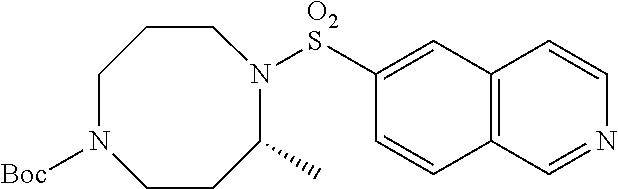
C1([O2S]N2C(C)CCN([Boc])CCC2)=CC2=C(C=C1)C=NC=C2
